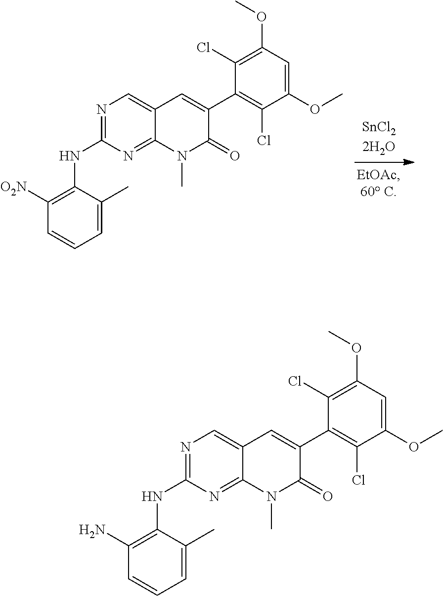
C1=C(C)C(NC2=NC=C3C(=N2)N(C)C(=O)C(C2=C(Cl)C(OC)=CC(OC)=C2Cl)=C3)=C([O2N])C=C1.C1=C(C)C(NC2=NC=C3C(=N2)N(C)C(=O)C(C2=C(Cl)C(OC)=CC(OC)=C2Cl)=C3)=C(N)C=C1
